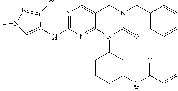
C1(CN2CC3=CN=C(NC4=CN(C)N=C4Cl)N=C3N(C3CCCC(NC(C=C)=O)C3)C2=O)=CC=CC=C1
